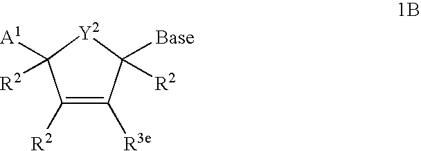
C1([R2])=C([R3e])C([R2])([Base])[Y2]C1([A1])[R2]
